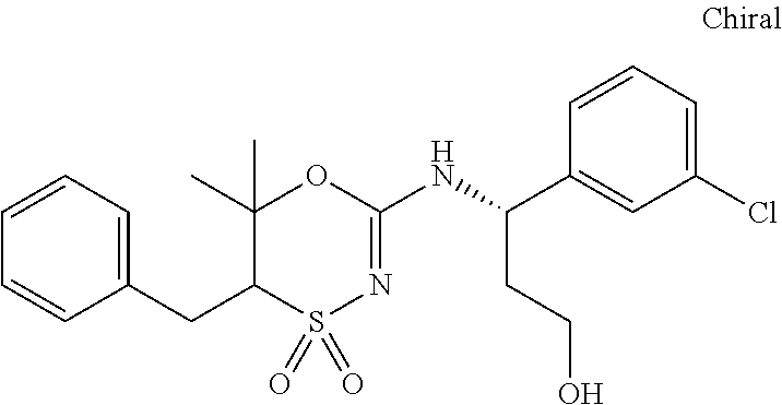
C1(CC2S(=O)(=O)N=C(NC(C3=CC(Cl)=CC=C3)CCO)OC2(C)C)=CC=CC=C1
